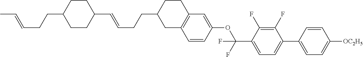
C1(C=CCCC2CCC3=C(C2)C=CC(OC(C2=CC=C(C4=CC=C([OC2H5])C=C4)C(F)=C2F)(F)F)=C3)CCC(CCC=CC)CC1
